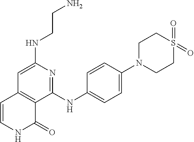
N(C1=CC2=C(C(NC3=CC=C(N4CCS(=O)(=O)CC4)C=C3)=N1)C(=O)NC=C2)CCN
